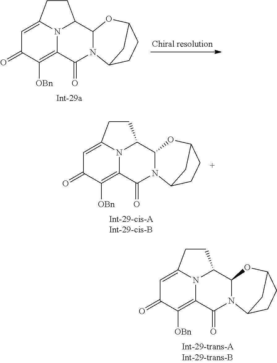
C1=C2N3C(=C([OBn])C1=O)C(=O)N1C(C3CC2)OC2CCC1C2.C1=C2N3C(=C([OBn])C1=O)C(=O)N1C(C3CC2)OC2CCC1C2.C1=C2N3C(=C([OBn])C1=O)C(=O)N1C(C3CC2)OC2CCC1C2
